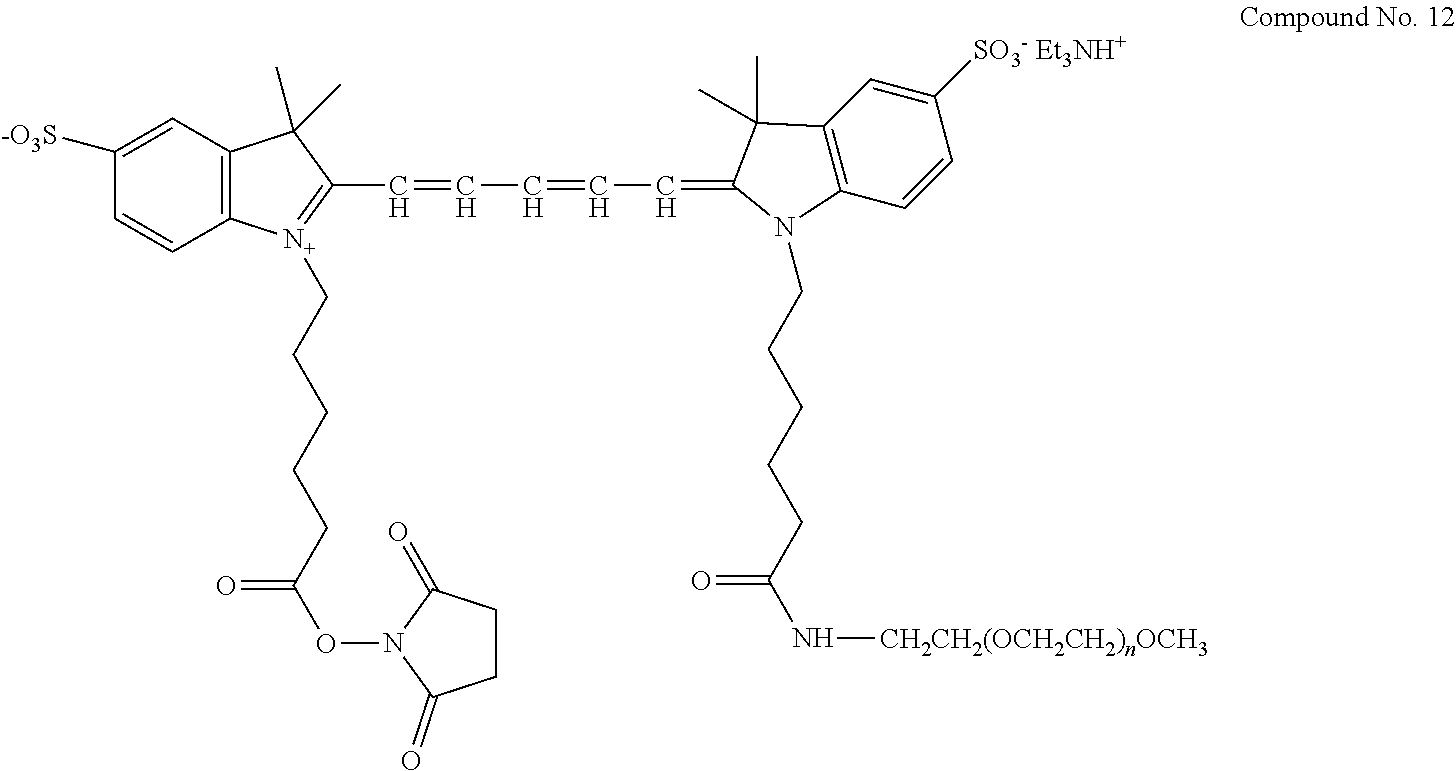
C12=C(C=C([-O3S])C=C1)C(C)(C)C(C=CC=CC=C1C(C)(C)C3=C(C=CC([SO3- Et3NH+])=C3)N1CCCCCC(N[CH2CH2(OCH2CH2)nOCH3])=O)=[N+]2CCCCCC(=O)ON1C(=O)CCC1=O
